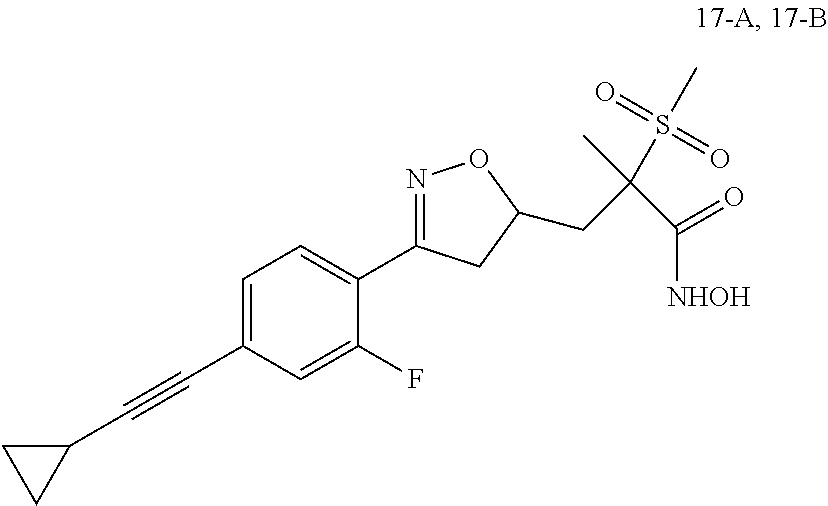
C1=C(C#CC2CC2)C=C(F)C(C2=NOC(CC(C([NHOH])=O)(S(C)(=O)=O)C)C2)=C1
